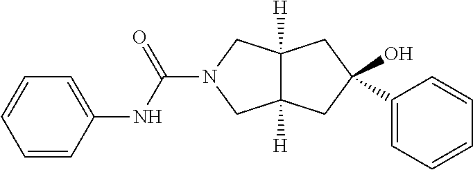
O=C(N1CC2([H])C([H])(C1)CC(O)(C1=CC=CC=C1)C2)NC1=CC=CC=C1
